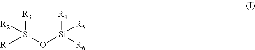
[Si](O[Si]([R6])([R4])[R5])([R1])([R3])[R2]
